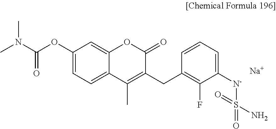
C12=CC=C(OC(N(C)C)=O)C=C1OC(=O)C(CC1=C(F)C([N-]S(=O)(N)=O)=CC=C1)=C2C.[Na]
